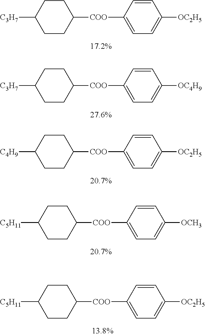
C1([COO]C2=CC=C([OC2H5])C=C2)CCC([C3H7])CC1.C1([COO]C2=CC=C([OC4H9])C=C2)CCC([C3H7])CC1.C1([COO]C2=CC=C([OC2H5])C=C2)CCC([C4H9])CC1.C1([COO]C2=CC=C([OCH3])C=C2)CCC([C5H11])CC1.C1([COO]C2=CC=C([OC2H5])C=C2)CCC([C5H11])CC1
